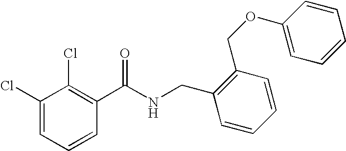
C1(Cl)=CC=CC(C(NCC2=C(COC3=CC=CC=C3)C=CC=C2)=O)=C1Cl
